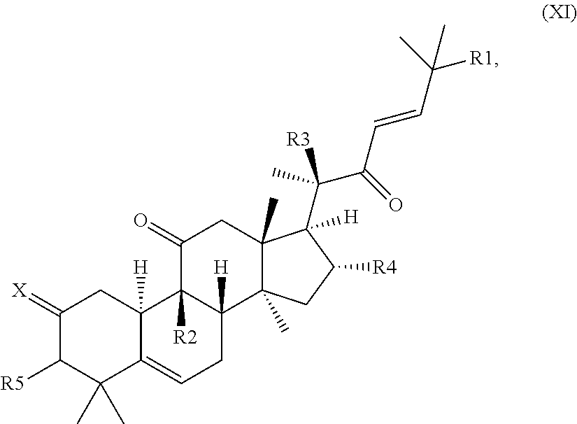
C1(=[X])C([R5])C(C)(C)C2=CCC3([H])C([R2])(C2([H])C1)C(=O)CC1(C)C3(C)CC([R4])C1(C(C)(C(=O)C=CC([R1])(C)C)[R3])[H]
